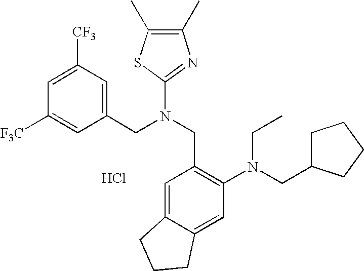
C1([F3C])=CC(CN(CC2=C(N(CC3CCCC3)CC)C=C3C(=C2)CCC3)C2=NC(C)=C(C)S2)=CC([CF3])=C1.Cl
